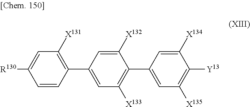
C1(C2=CC([X133])=C(C3=CC([X135])=C([Y13])C([X134])=C3)C([X132])=C2)=C([X131])C=C([R130])C=C1
